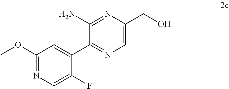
C1(OC)=NC=C(F)C(C2=NC=C(CO)N=C2N)=C1
